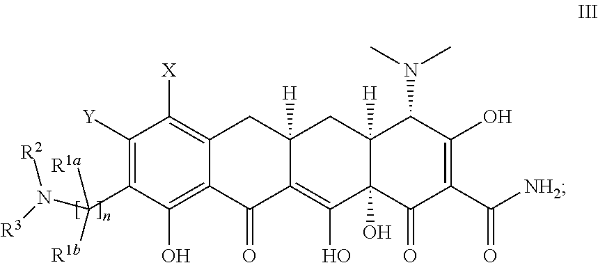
C1([Y])=C(C(N([R3])[R2])([R1b])[R1a])C(O)=C2C(=C1[X])CC1([H])C(=C(O)C3(O)C([H])(C1)C(N(C)C)C(O)=C(C([NH2])=O)C3=O)C2=O
